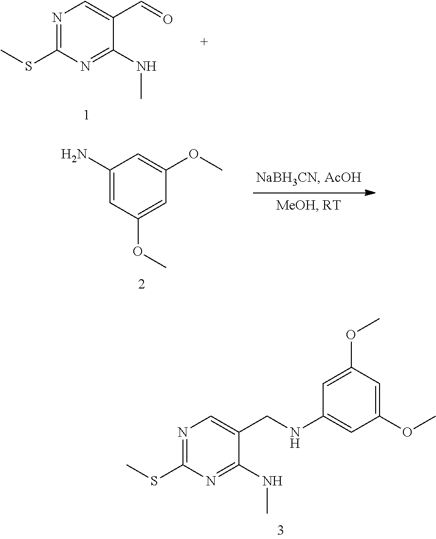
N1=C(SC)N=C(NC)C(CNC2=CC(OC)=CC(OC)=C2)=C1.C1(N)=CC(OC)=CC(OC)=C1.N1=C(SC)N=C(NC)C(C=O)=C1
